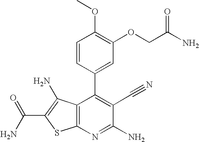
C(N)(=O)C1=C(N)C2=C(S1)N=C(N)C(C#N)=C2C1=CC(OCC(N)=O)=C(OC)C=C1
